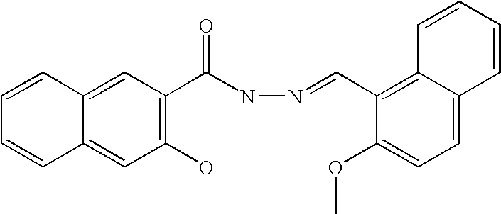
C1(O)=C(C(NN=CC2=C3C(=CC=C2OC)C=CC=C3)=O)C=C2C(=C1)C=CC=C2
